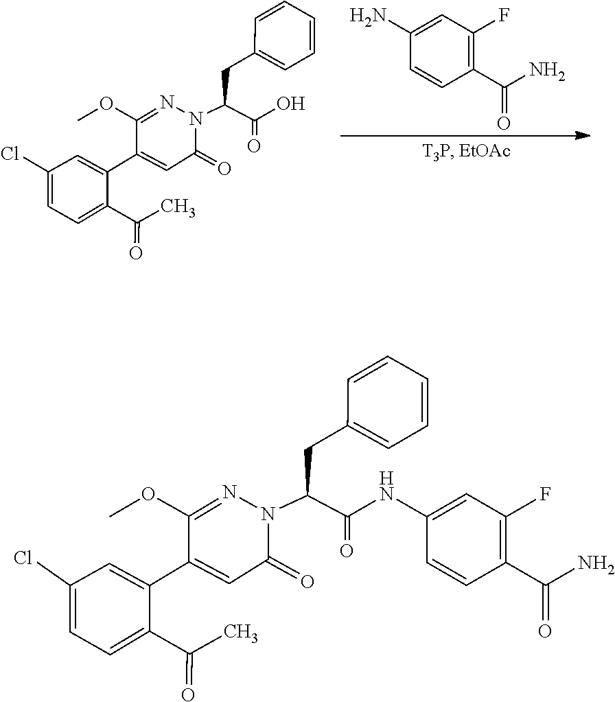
C1(N)=CC(F)=C(C(N)=O)C=C1.C1(CC(C(=O)O)N2C(=O)C=C(C3=CC(Cl)=CC=C3C(=O)C)C(OC)=N2)=CC=CC=C1.C1(CC(C(=O)NC2=CC(F)=C(C(N)=O)C=C2)N2C(=O)C=C(C3=CC(Cl)=CC=C3C(=O)C)C(OC)=N2)=CC=CC=C1
